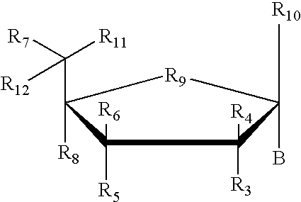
C1([R5])([R6])C([R8])(C([R11])([R7])[R12])[R9]C(B)(C[R10])C1([R3])[R4]
